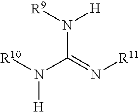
N(C(N([H])[R10])=N[R11])([H])[R9]
